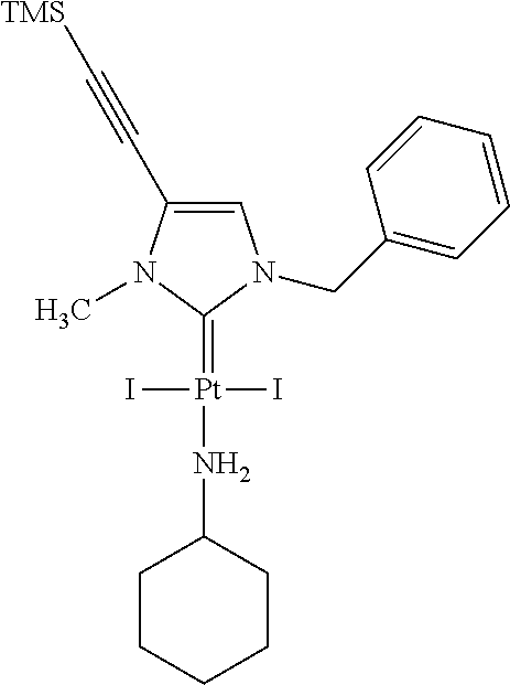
C1=C(C#C[TMS])N(C)C(=[Pt](I)(I)NC2CCCCC2)N1CC1=CC=CC=C1
